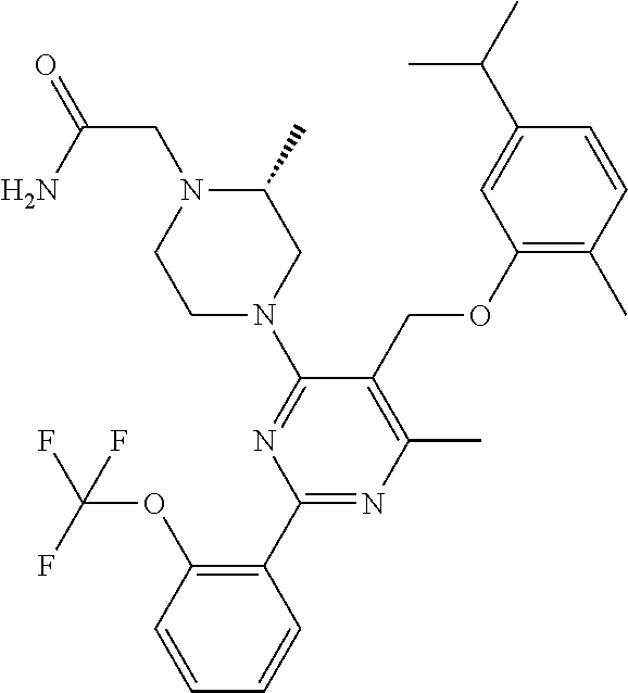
C1(OCC2=C(C)N=C(C3=C(OC(F)(F)F)C=CC=C3)N=C2N2CC(C)N(CC(=O)N)CC2)=C(C)C=CC(C(C)C)=C1
